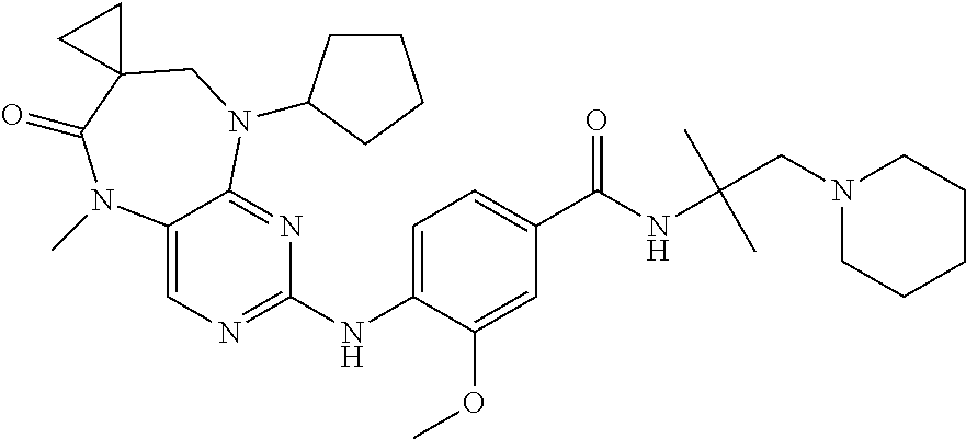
C12=CN=C(NC3=CC=C(C(NC(C)(C)CN4CCCCC4)=O)C=C3OC)N=C1N(C1CCCC1)CC1(C(=O)N2C)CC1
